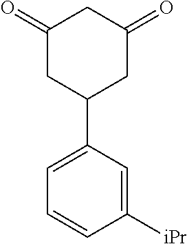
C1(=O)CC(C2=CC=CC([iPr])=C2)CC(=O)C1
